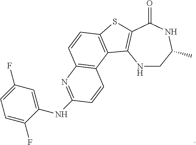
N1CC(C)NC(=O)C2=C1C1=C(S2)C=CC2=C1C=CC(NC1=CC(F)=CC=C1F)=N2
